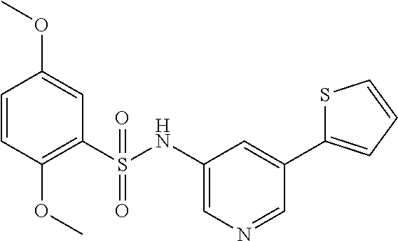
C1=CC(OC)=C(S(NC2=CN=CC(C3=CC=CS3)=C2)(=O)=O)C=C1OC
